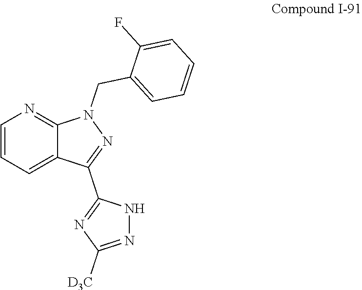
C1(CN2C3=NC=CC=C3C(C3=NC([D3C])=NN3)=N2)=CC=CC=C1F
